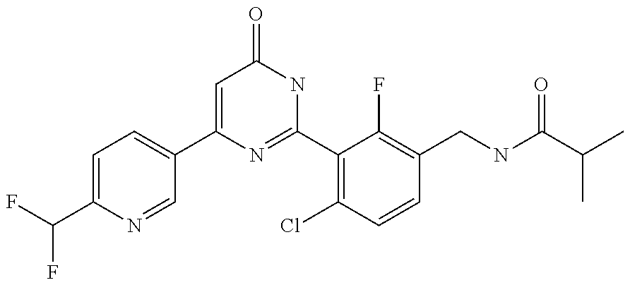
C1(C2=CC=C(C(F)F)N=C2)=CC(=O)NC(C2=C(Cl)C=CC(CNC(C(C)C)=O)=C2F)=N1
